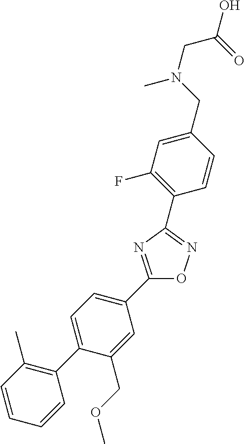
C1(C2=CC=C(C3=C(C)C=CC=C3)C(COC)=C2)=NC(C2=C(F)C=C(CN(CC(O)=O)C)C=C2)=NO1
